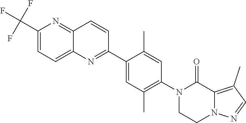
C1(C2=CC(C)=C(N3C(=O)C4=C(C)C=NN4CC3)C=C2C)=NC2=CC=C(C(F)(F)F)N=C2C=C1
